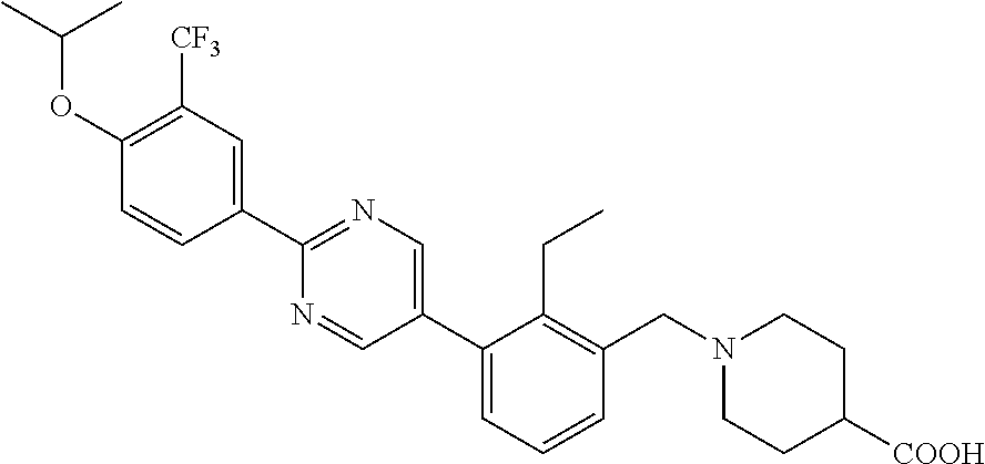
O(C(C)C)C1=C([CF3])C=C(C2=NC=C(C3=CC=CC(CN4CCC([COOH])CC4)=C3CC)C=N2)C=C1
